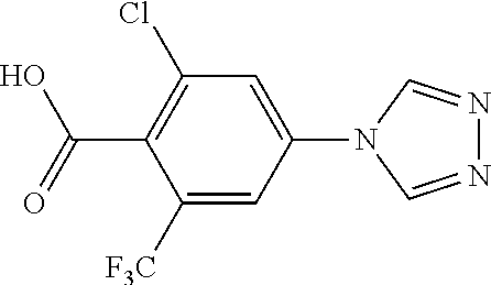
C1([F3C])=CC(N2C=NN=C2)=CC(Cl)=C1C(=O)O
